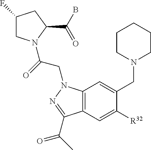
C1(F)CN(C(=O)CN2C3=C(C=C([R32])C(CN4CCCCC4)=C3)C(C(=O)C)=N2)C(C(B)=O)C1
